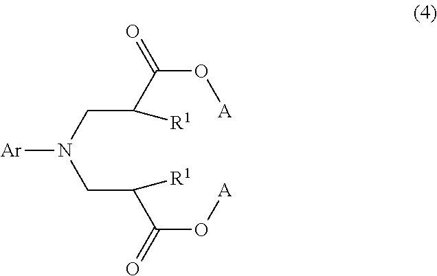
C(CN(CC(C(O[A])=O)[R1])[Ar])(C(=O)O[A])[R1]
